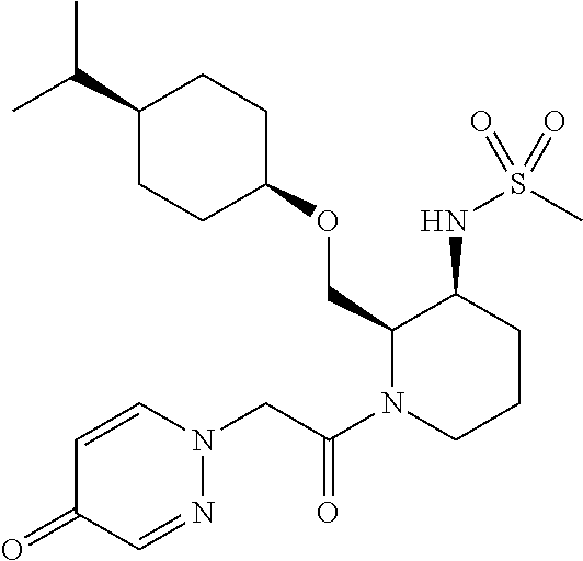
C(C1CCC(OCC2N(C(CN3C=CC(=O)C=N3)=O)CCCC2NS(C)(=O)=O)CC1)(C)C
